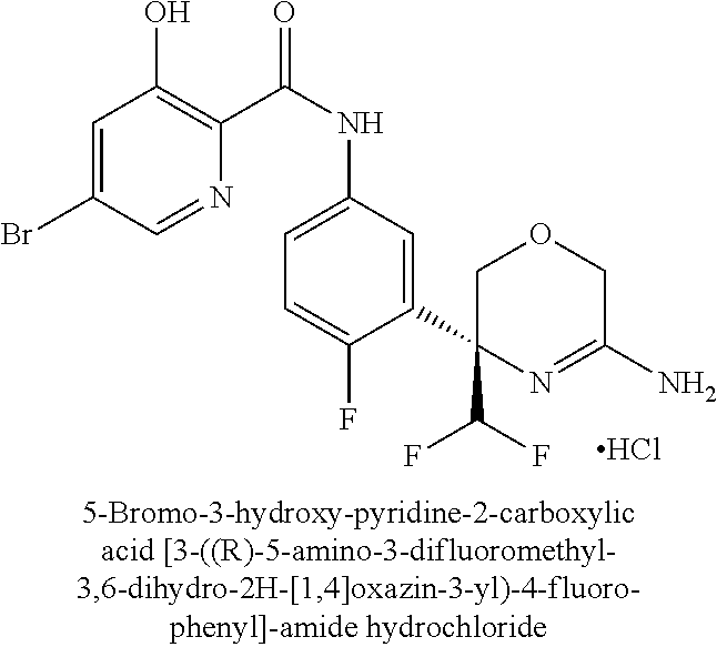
Cl.C1(C(F)F)(C2=CC(NC(=O)C3=C(O)C=C(Br)C=N3)=CC=C2F)N=C(N)COC1
